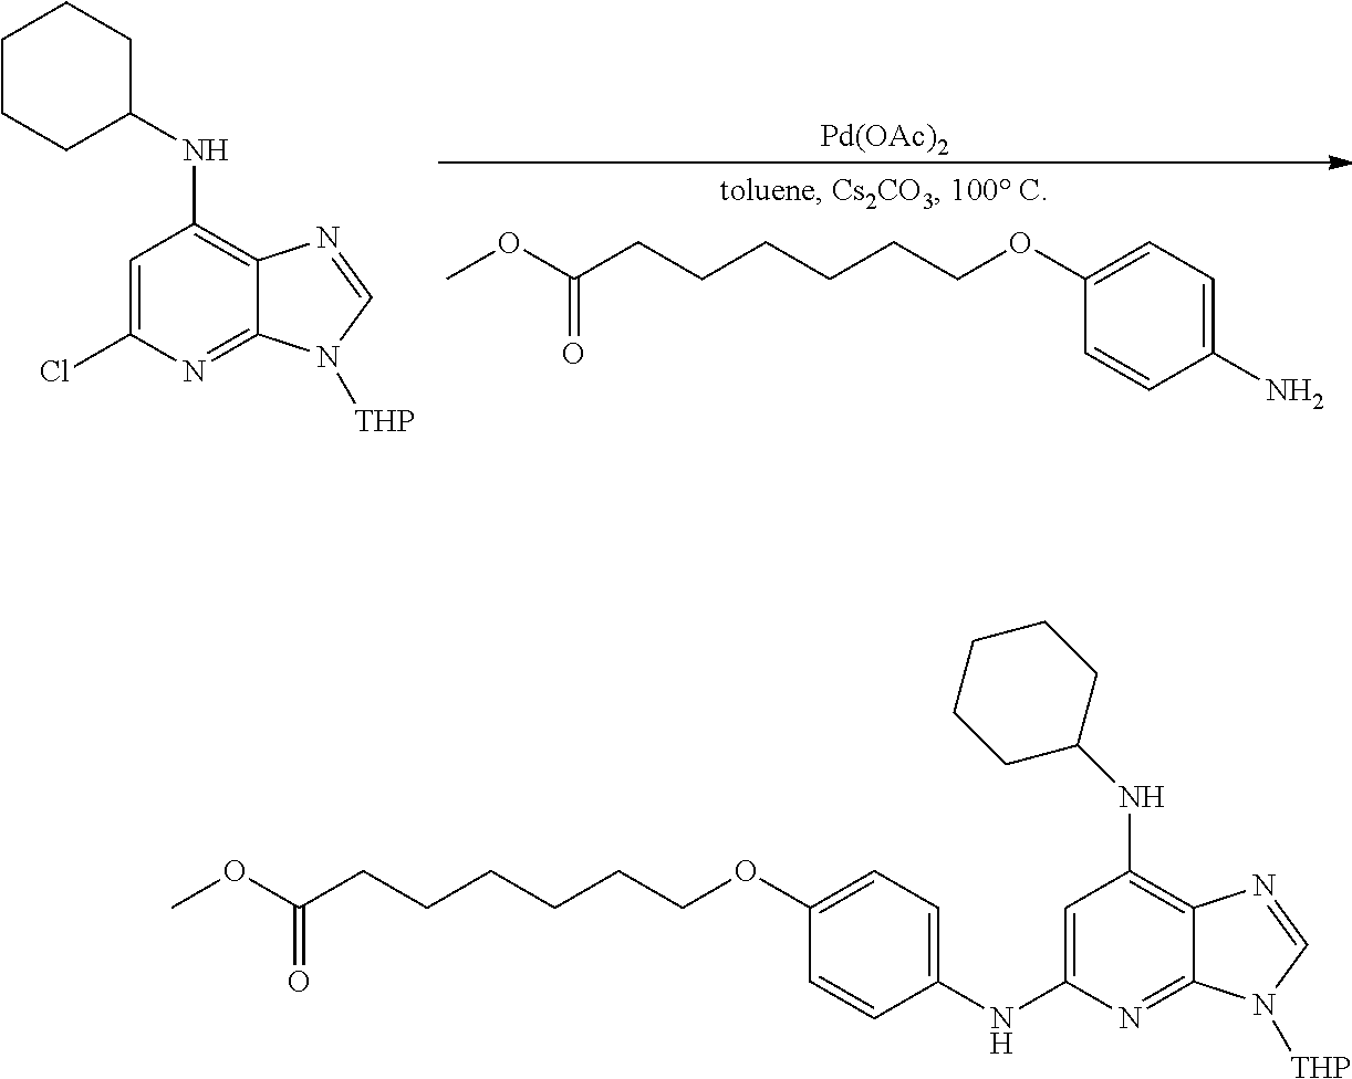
COC(CCCCCCOC1=CC=C(NC2=CC(NC3CCCCC3)=C3C(=N2)N([THP])C=N3)C=C1)=O.C1=C(Cl)N=C2C(=C1NC1CCCCC1)N=CN2[THP].COC(CCCCCCOC1=CC=C(N)C=C1)=O.[Pd(OAc)2]
